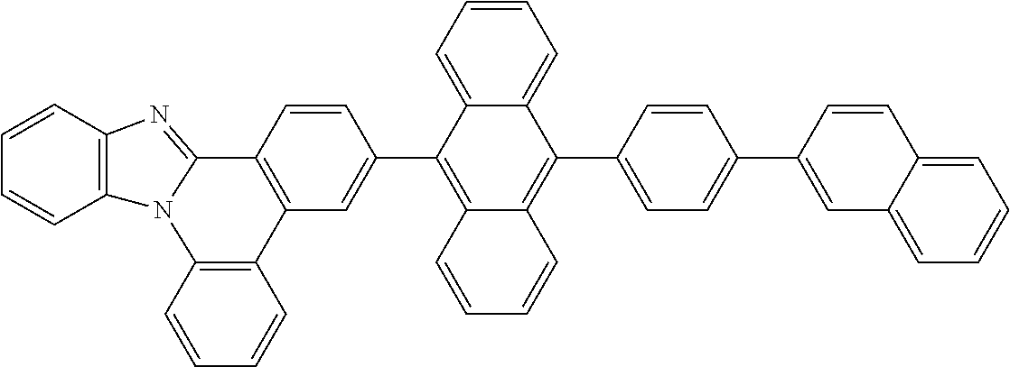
C1=CC2=C(C=C1)N1C(=NC3=C1C=CC=C3)C1=C2C=C(C2=C3C(=C(C4=CC=C(C5=CC6=CC=CC=C6C=C5)C=C4)C4=CC=CC=C24)C=CC=C3)C=C1
